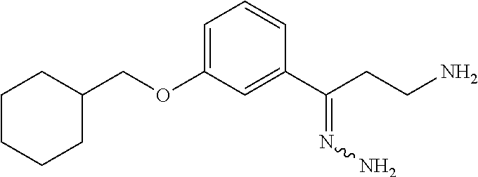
C1=C(OCC2CCCCC2)C=C(C(CCN)=NN)C=C1
